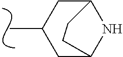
C1C2NC(CC1C)CC2
